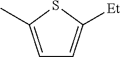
C1=C(C)SC([Et])=C1
